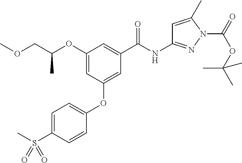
C1(OC(COC)C)=CC(OC2=CC=C(S(=O)(C)=O)C=C2)=CC(C(NC2=NN(C(OC(C)(C)C)=O)C(C)=C2)=O)=C1
